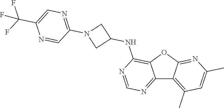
C12=NC=NC(NC3CN(C4=NC=C(C(F)(F)F)N=C4)C3)=C1OC1=NC(C)=CC(C)=C21
